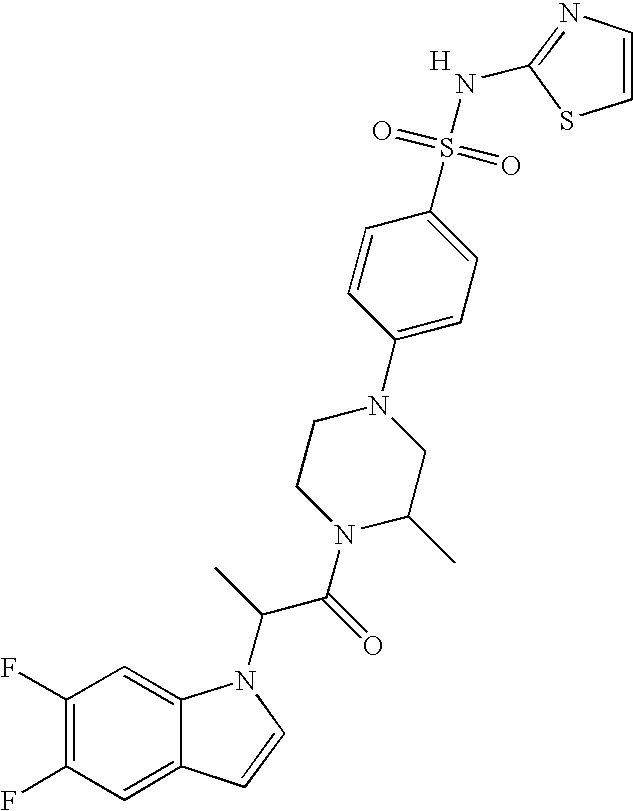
C1(F)=C(F)C=C2C(=C1)N(C(C(N1C(C)CN(C3=CC=C(S(=O)(=O)NC4=NC=CS4)C=C3)CC1)=O)C)C=C2.[H]
